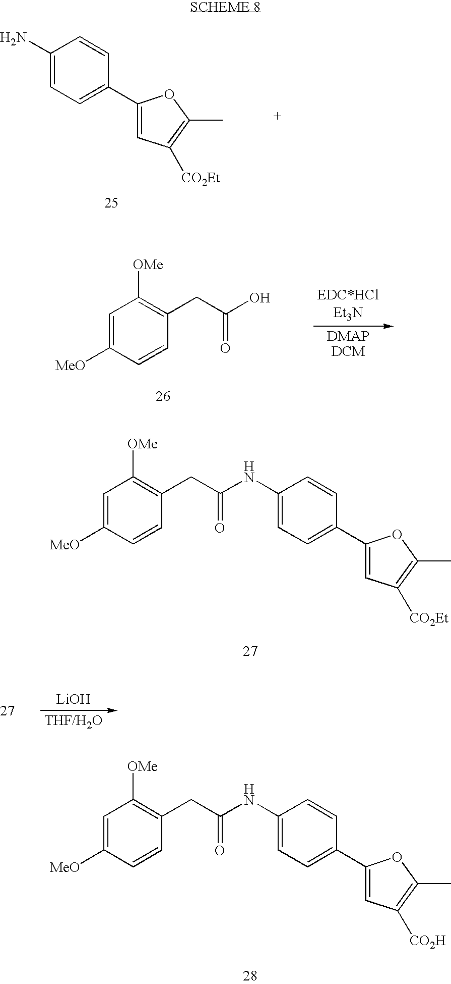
C1(N)=CC=C(C2=CC([CO2Et])=C(C)O2)C=C1.C1=C([MeO])C=CC(CC(=O)O)=C1[OMe].C1=C([MeO])C=CC(CC(=O)NC2=CC=C(C3=CC([CO2Et])=C(C)O3)C=C2)=C1[OMe].[LiOH].C1=C([MeO])C=CC(CC(=O)NC2=CC=C(C3=CC([CO2H])=C(C)O3)C=C2)=C1[OMe]
